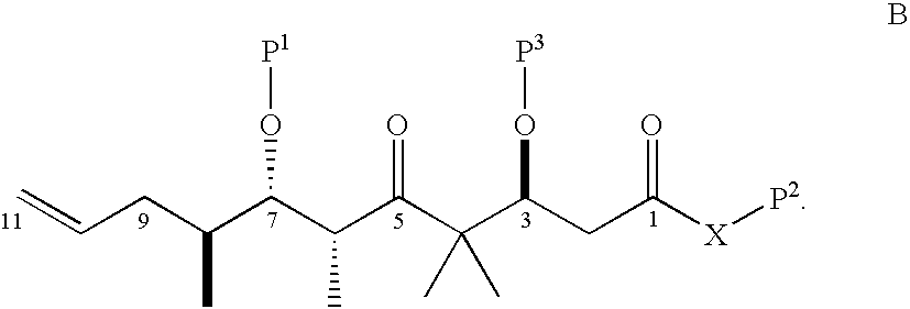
C=CCC(C(C(C(C(C(CC([X][P2])=O)O[P3])(C)C)=O)C)O[P1])C
